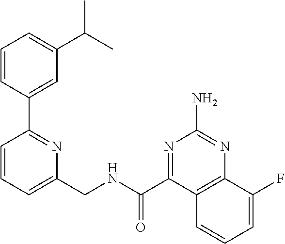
C1=CC=C(CNC(C2=NC(N)=NC3=C2C=CC=C3F)=O)N=C1C1=CC(C(C)C)=CC=C1
